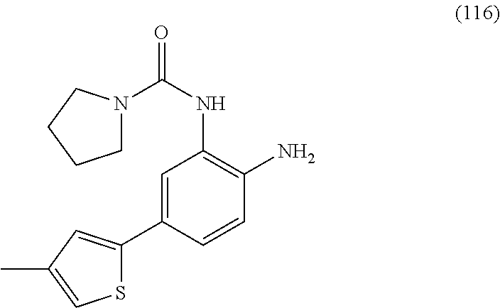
S1C(C2=CC(NC(=O)N3CCCC3)=C(N)C=C2)=CC(C)=C1
